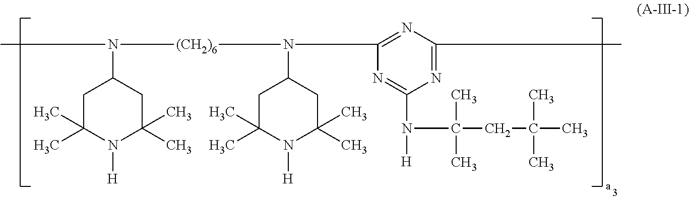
CN(C1CC(C)(C)N([H])C(C)(C)C1)[(CH2)6]N(C1CC(C)(C)N([H])C(C)(C)C1)C1=NC(C)=NC(N([H])C(C)(C)CC(C)(C)C)=N1
